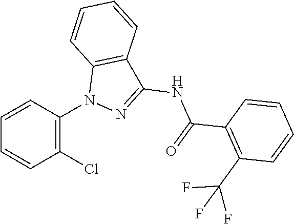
C1=CC=CC(Cl)=C1N1N=C(NC(C2=C(C(F)(F)F)C=CC=C2)=O)C2=C1C=CC=C2
